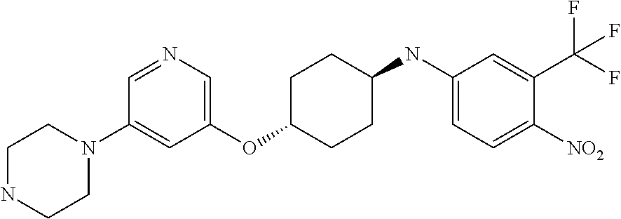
C1(OC2CCC(NC3=CC=C([NO2])C(C(F)(F)F)=C3)CC2)=CN=CC(N2CCNCC2)=C1
